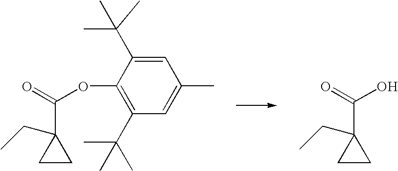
C1(C(=O)OC2=C(C(C)(C)C)C=C(C)C=C2C(C)(C)C)(CC)CC1.C1(C(=O)O)(CC)CC1
